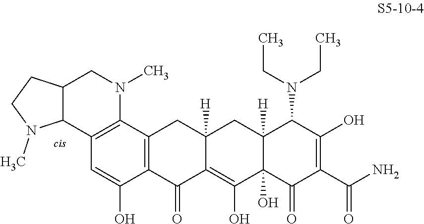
C12=C(C3=C(C(O)=C1)C(=O)C1=C(O)C4(O)C([H])(CC1([H])C3)C(N(CC)CC)C(O)=C(C(N)=O)C4=O)N(C)CC1C2N(C)CC1
